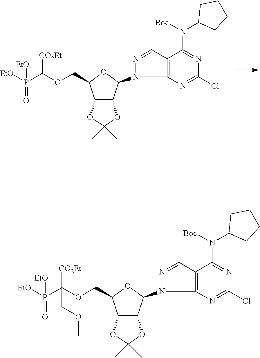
C12C(C(N3N=CC4=C3N=C(Cl)N=C4N(C3CCCC3)[Boc])OC1COC(P([EtO])([EtO])=O)[CO2Et])OC(C)(C)O2.C12C(C(N3N=CC4=C3N=C(Cl)N=C4N(C3CCCC3)[Boc])OC1COC(P([EtO])([EtO])=O)([CO2Et])COC)OC(C)(C)O2
